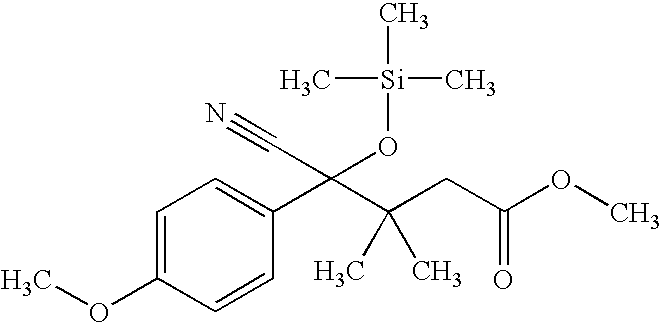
C1=C(OC)C=CC(C(C(CC(OC)=O)(C)C)(O[Si](C)(C)C)C#N)=C1
